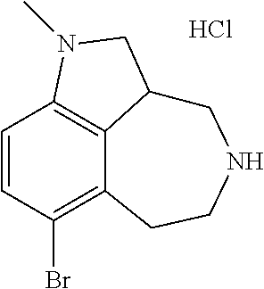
C1=CC(Br)=C2C3=C1N(C)CC3CNCC2.Cl
